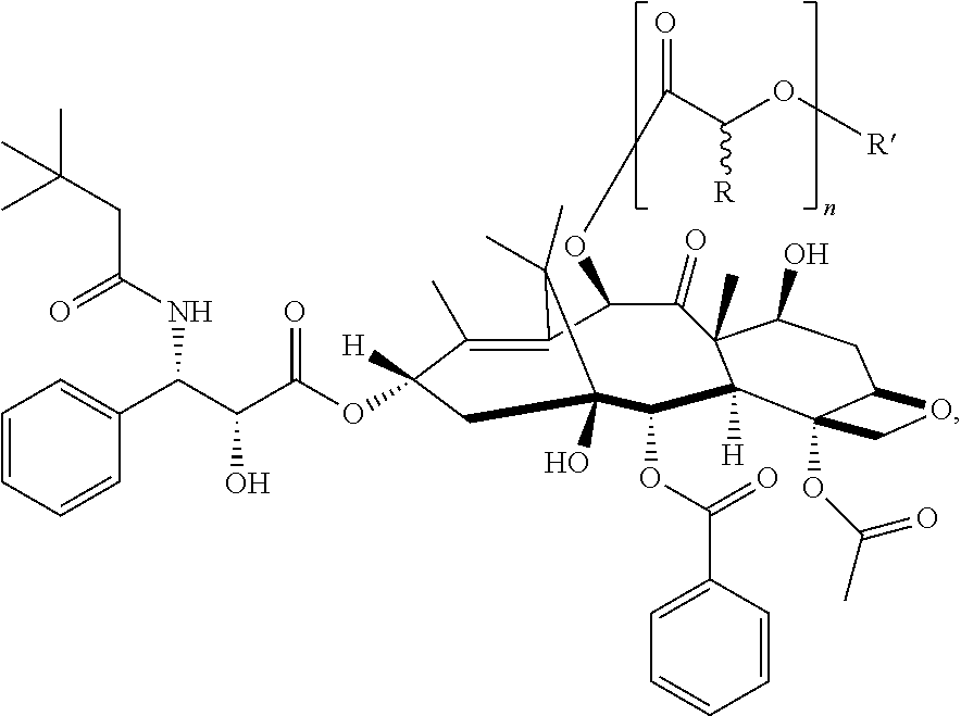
C1(C)=C2C(OC(=O)C(O[R])[R])C(=O)C3(C)C([H])(C(OC(C4=CC=CC=C4)=O)C(O)(CC1([H])OC(C(C(C1=CC=CC=C1)NC(CC(C)(C)C)=O)O)=O)C2(C)C)C1(OC(C)=O)C(CC3O)OC1
